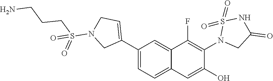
C1(C2=CCN(S(CCCN)(=O)=O)C2)=CC=C2C(=C1)C(F)=C(N1CC(=O)NS1(=O)=O)C(O)=C2
